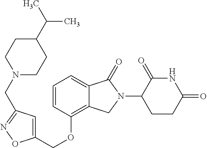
C(OC1=C2C(=CC=C1)C(=O)N(C1C(=O)NC(=O)CC1)C2)C1=CC(CN2CCC(C(C)C)CC2)=NO1
